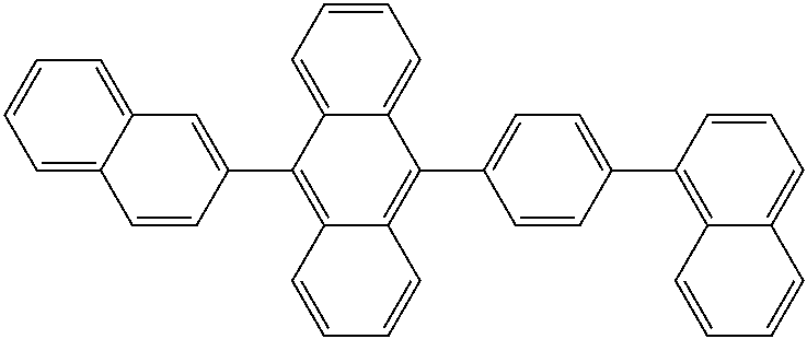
C1=C2C(=CC=C1)C(C1=CC=C(C3=C4C(=CC=C3)C=CC=C4)C=C1)=C1C(=C2C2=CC3=CC=CC=C3C=C2)C=CC=C1
